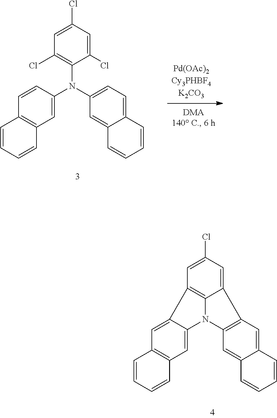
C1=C(Cl)C=C2C3=C1C1=CC4=C(C=C1N3C1=C2C=C2C(=C1)C=CC=C2)C=CC=C4.C1=C(Cl)C=C(Cl)C(N(C2=CC=C3C(=C2)C=CC=C3)C2=CC3=C(C=C2)C=CC=C3)=C1Cl
